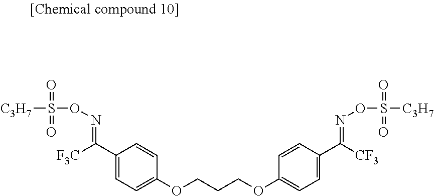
[C3H7]S(=O)(=O)ON=C(C1=CC=C(OCCCOC2=CC=C(C([CF3])=NOS(=O)(=O)[C3H7])C=C2)C=C1)[F3C]
